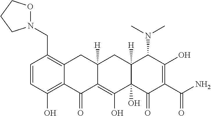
C1=CC(O)=C2C(=C1CN1OCCC1)CC1([H])C(=C(O)C3(O)C([H])(C1)C(N(C)C)C(O)=C(C(=O)N)C3=O)C2=O
